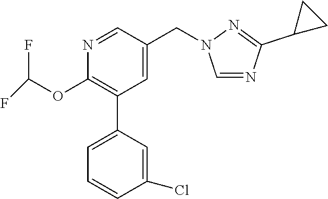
N1=CC(CN2C=NC(C3CC3)=N2)=CC(C2=CC=CC(Cl)=C2)=C1OC(F)F
